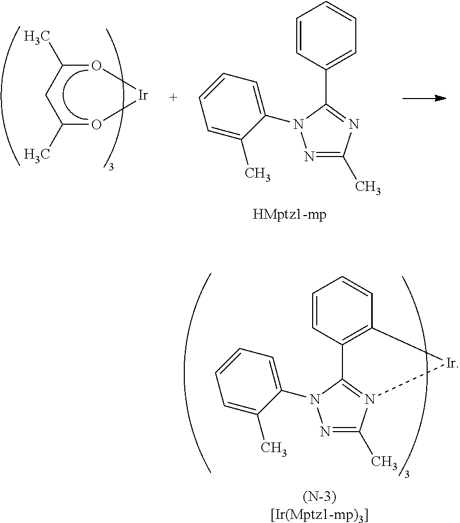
C1=C(C)C(N2C(C3=CC=CC=C3)=NC(C)=N2)=CC=C1.[Ir]1OC(C)CC(C)O1.C1=C(C)C(N2C3=N(C(C)=N2)[Ir]C2=C3C=CC=C2)=CC=C1
